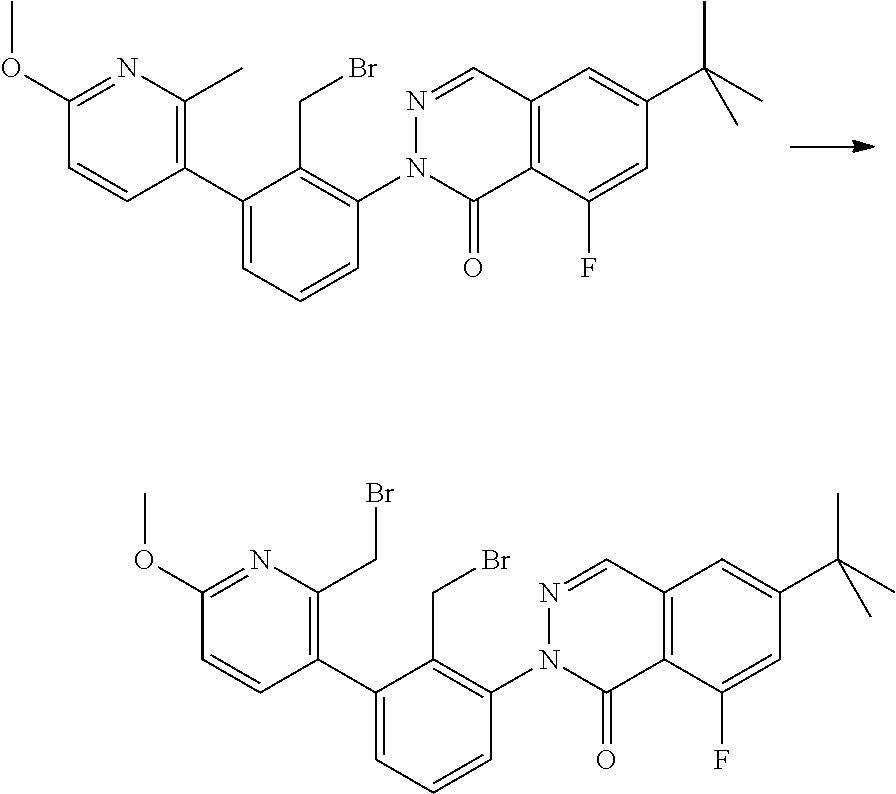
C1(C2=C(CBr)N=C(OC)C=C2)=CC=CC(N2C(=O)C3=C(C=N2)C=C(C(C)(C)C)C=C3F)=C1CBr.C1(C2=C(C)N=C(OC)C=C2)=CC=CC(N2C(=O)C3=C(C=N2)C=C(C(C)(C)C)C=C3F)=C1CBr
